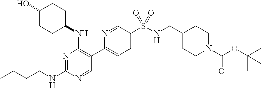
CCCCNC1=NC(NC2CCC(O)CC2)=C(C2=CC=C(S(NCC3CCN(C(OC(C)(C)C)=O)CC3)(=O)=O)C=N2)C=N1
